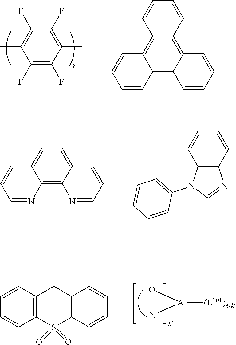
C1(C)=C(F)C(F)=C(C)C(F)=C1F.C1=CC=CC2=C3C=CC=CC3=C3C(=C12)C=CC=C3.C12=CC=C3C=CC=NC3=C1N=CC=C2.C12=C(C=CC=C1)N=CN2C1=CC=CC=C1.[Al]([(L101)3-k])(O)N.S1(=O)(=O)C2=C(C=CC=C2)CC2=C1C=CC=C2
